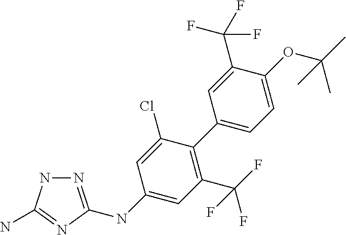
N1=C(NC2=CC(C(F)(F)F)=C(C3=CC=C(OC(C)(C)C)C(C(F)(F)F)=C3)C(Cl)=C2)N=C(N)N1
